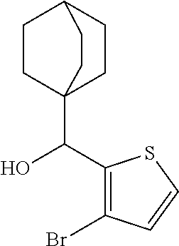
C1CC2(C(O)C3=C(Br)C=CS3)CCC1CC2
